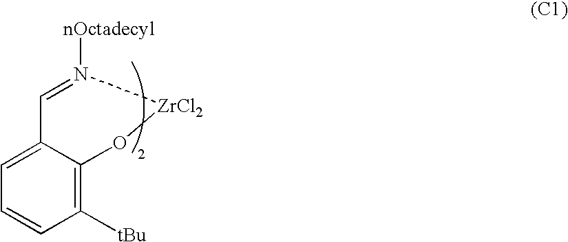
C1=N([nOctadecyl])[ZrCl2]OC2=C([tBu])C=CC=C12
